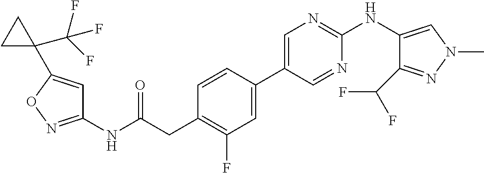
C1(NC(=O)CC2=C(F)C=C(C3=CN=C(NC4=CN(C)N=C4C(F)F)N=C3)C=C2)=NOC(C2(C(F)(F)F)CC2)=C1
